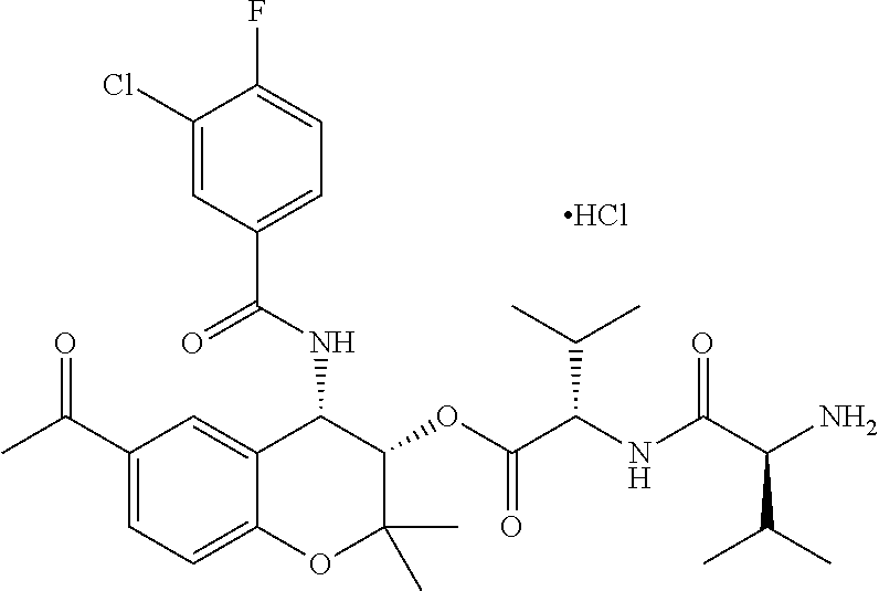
C1(C(C)=O)=CC=C2C(=C1)C(NC(C1=CC=C(F)C(Cl)=C1)=O)C(OC(C(NC(C(N)C(C)C)=O)C(C)C)=O)C(C)(C)O2.Cl
